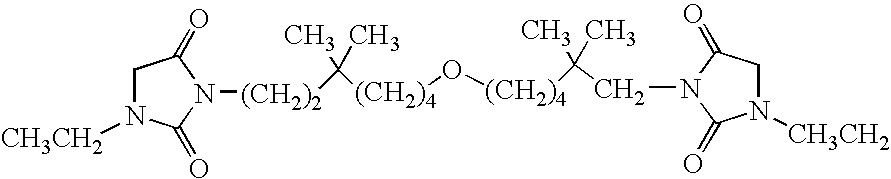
C([(CH2)4]O[(CH2)4]C(C)(C)CN1C(=O)CN([CH3CH2])C1=O)(C)(C)[(CH2)2]N1C(=O)CN([CH3CH2])C1=O
